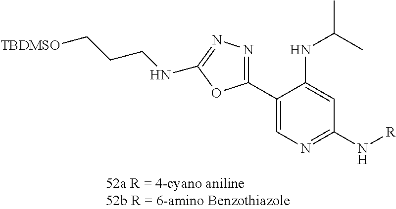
C1(C2=CN=C(N[R])C=C2NC(C)C)=NN=C(NCCC[TBDMSO])O1
